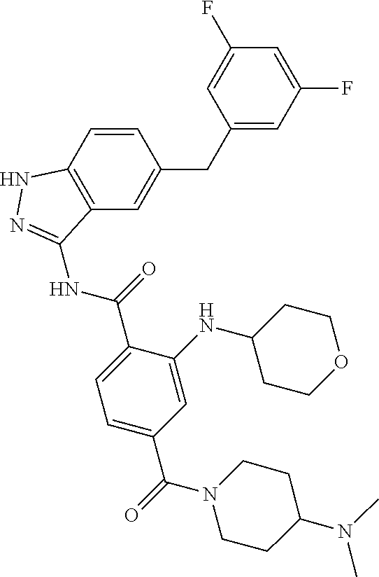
C1(CC2=CC3=C(C=C2)NN=C3NC(=O)C2=CC=C(C(=O)N3CCC(N(C)C)CC3)C=C2NC2CCOCC2)=CC(F)=CC(F)=C1
